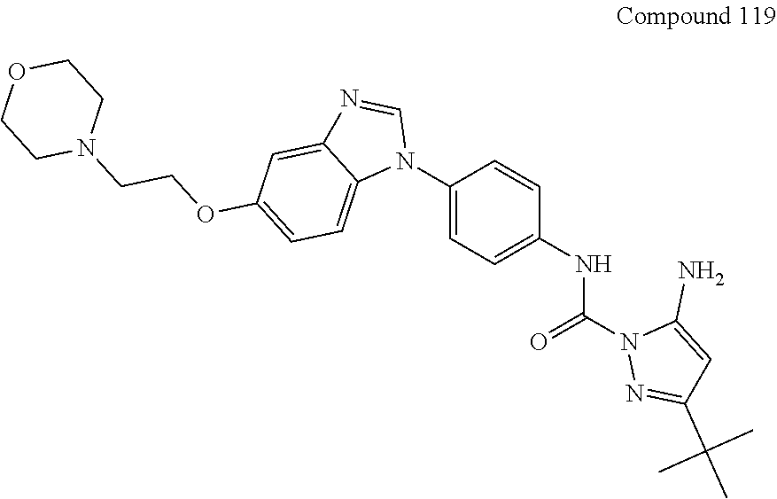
C1(N2C=NC3=CC(OCCN4CCOCC4)=CC=C23)=CC=C(NC(N2N=C(C(C)(C)C)C=C2N)=O)C=C1
